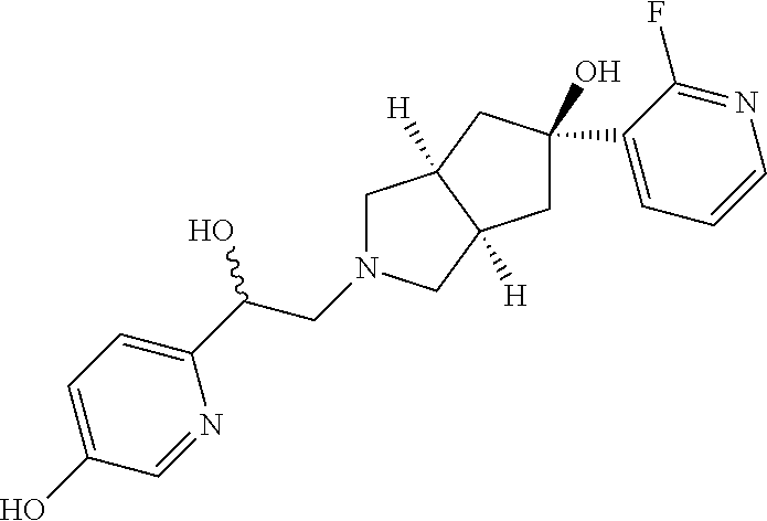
C1C(C2=CC=CN=C2F)(O)CC2([H])C1([H])CN(CC(O)C1=CC=C(O)C=N1)C2
